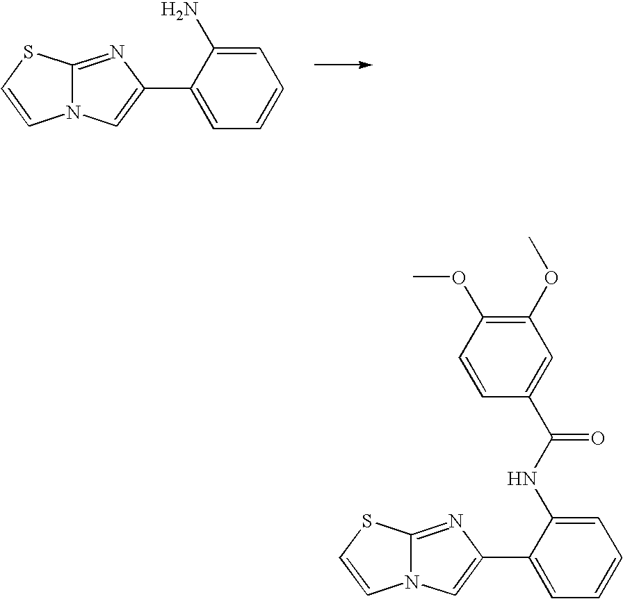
C12=NC(C3=CC=CC=C3N)=CN1C=CS2.C12=NC(C3=CC=CC=C3NC(C3=CC(OC)=C(OC)C=C3)=O)=CN1C=CS2
